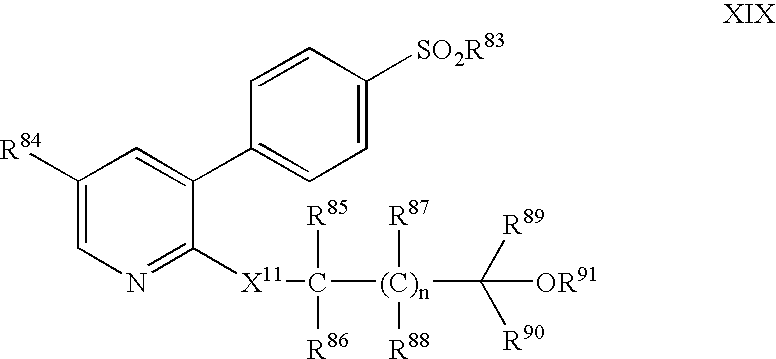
C1([R84])=CN=C([X11]C([(C)n](C([R90])([R89])[OR91])([R87])[R88])([R85])[R86])C(C2=CC=C([SO2R83])C=C2)=C1
